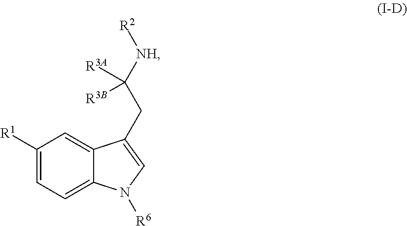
C1([R1])=CC=C2C(=C1)C(CC([NH][R2])([R3A])[R3B])=CN2[R6]
